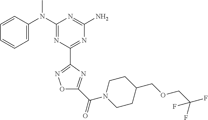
C1=CC(N(C2=NC(C3=NOC(C(N4CCC(COCC(F)(F)F)CC4)=O)=N3)=NC(N)=N2)C)=CC=C1
